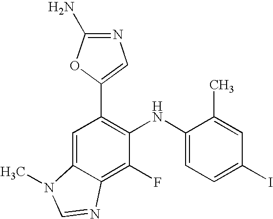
C1(C2=C(NC3=CC=C(I)C=C3C)C(F)=C3C(=C2)N(C)C=N3)=CN=C(N)O1
